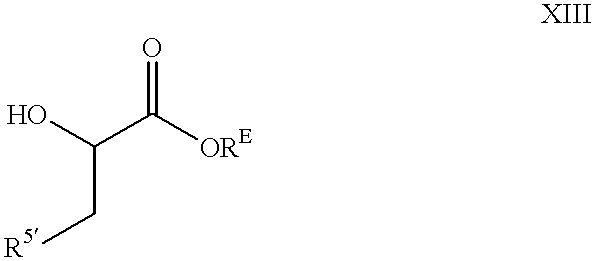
OC(C([ORE])=O)C[R5]
